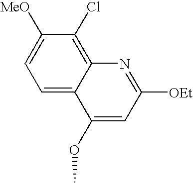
C1([MeO])=CC=C2C(=C1Cl)N=C([OEt])C=C2OC
